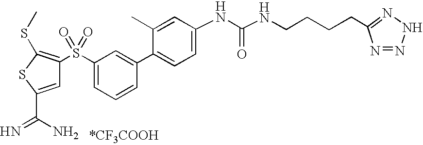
C1(C2=CC=C(NC(NCCCCC3=NNN=N3)=O)C=C2C)=CC(S(C2=C(SC)SC(C(N)=N)=C2)(=O)=O)=CC=C1
